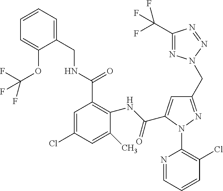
C1=CC=C(CNC(C2=C(NC(=O)C3=CC(CN4N=C(C(F)(F)F)N=N4)=NN3C3=C(Cl)C=CC=N3)C(C)=CC(Cl)=C2)=O)C(OC(F)(F)F)=C1
